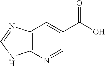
OC(C1=CC2=C(N=C1)NC=N2)=O
